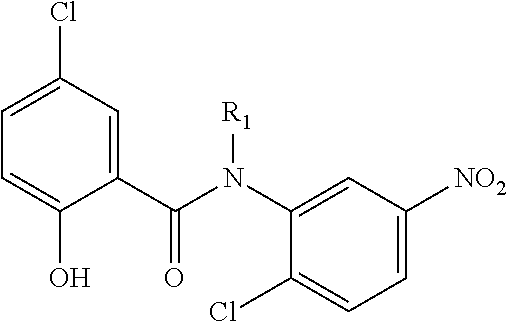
C1=C(O)C(C(N(C2=CC([NO2])=CC=C2Cl)[R1])=O)=CC(Cl)=C1
